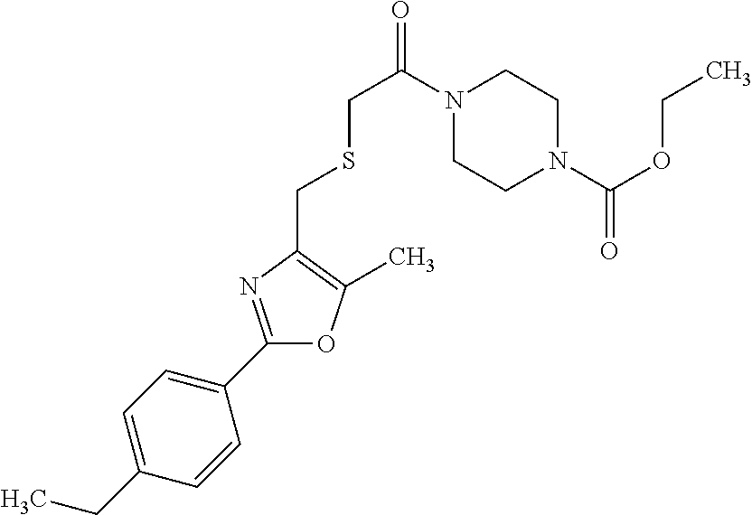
C1(CC)=CC=C(C2=NC(CSCC(=O)N3CCN(C(=O)OCC)CC3)=C(C)O2)C=C1
